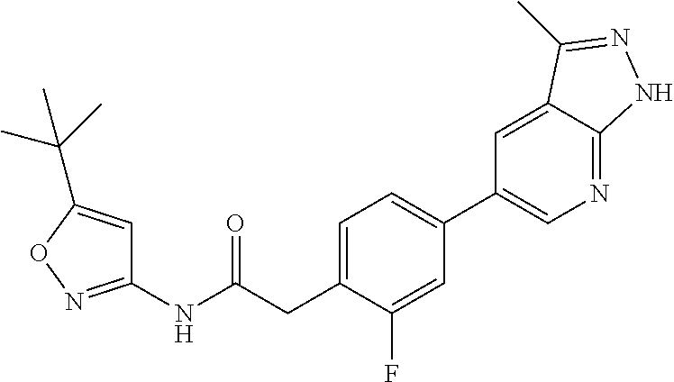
C1=C(CC(NC2=NOC(C(C)(C)C)=C2)=O)C(F)=CC(C2=CN=C3C(=C2)C(C)=NN3)=C1
